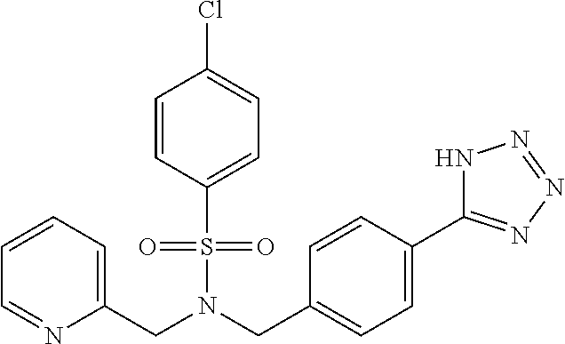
C(N(CC1=CC=C(C2=NN=NN2)C=C1)S(=O)(=O)C1=CC=C(Cl)C=C1)C1=CC=CC=N1
